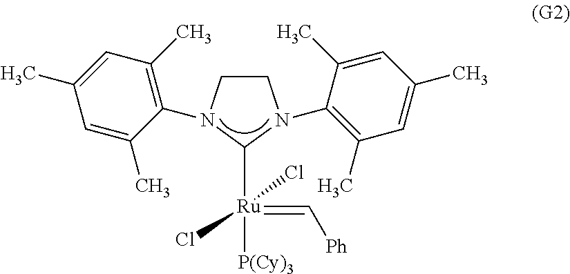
C1([Ru](=C[Ph])(Cl)(Cl)[P(Cy)3])N(C2=C(C)C=C(C)C=C2C)CCN1C1=C(C)C=C(C)C=C1C
